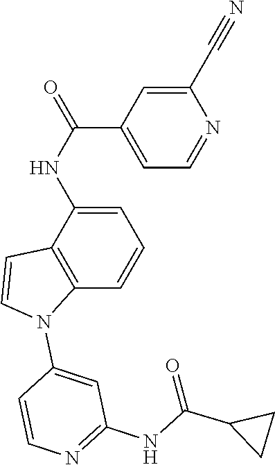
C1=C(NC(C2=CC=NC(C#N)=C2)=O)C2=C(C=C1)N(C1=CC(NC(=O)C3CC3)=NC=C1)C=C2
